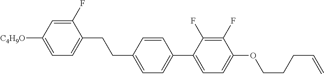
C1(F)=CC([C4H9O])=CC=C1CCC1=CC=C(C2=CC=C(OCCCC=C)C(F)=C2F)C=C1
